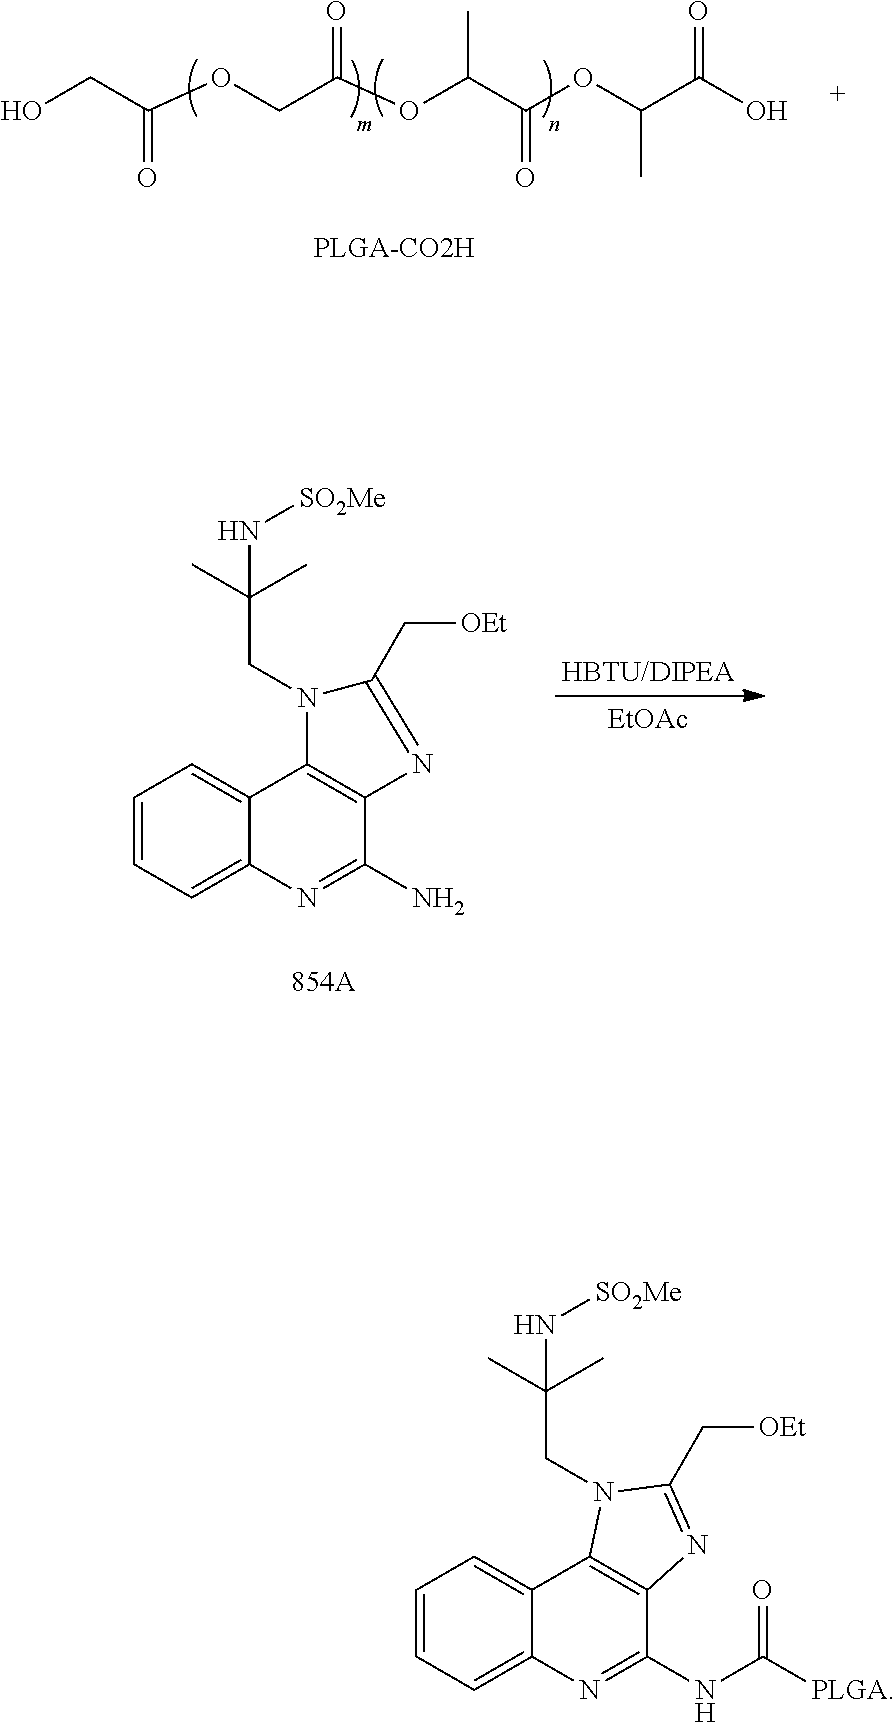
C1(N)=NC2=CC=CC=C2C2=C1N=C(C[OEt])N2CC(C)(C)N[SO2Me].[854A].[EtOAc].OCC(OCC(OC(C(OC(C(O)=O)C)=O)C)=O)=O.C1=CC=C2C(=C1)C1=C(C(NC([PLGA])=O)=N2)N=C(C[OEt])N1CC(C)(C)N[SO2Me]
